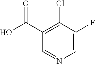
C1(F)=CN=CC(C(O)=O)=C1Cl
